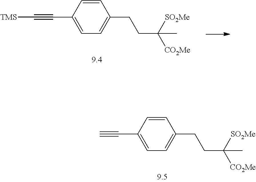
[TMS]C#CC1=CC=C(CCC([SO2Me])([CO2Me])C)C=C1.C#CC1=CC=C(CCC([SO2Me])([CO2Me])C)C=C1
